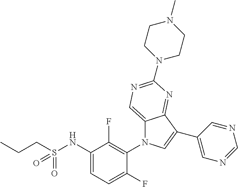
C12=CN=C(N3CCN(C)CC3)N=C1C(C1=CN=CN=C1)=CN2C1=C(F)C(NS(CCC)(=O)=O)=CC=C1F
